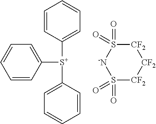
C1=CC=CC([S+](C2=CC=CC=C2)C2=CC=CC=C2)=C1.S1(=O)(=O)[CF2][CF2][CF2]S(=O)(=O)[-N]1
